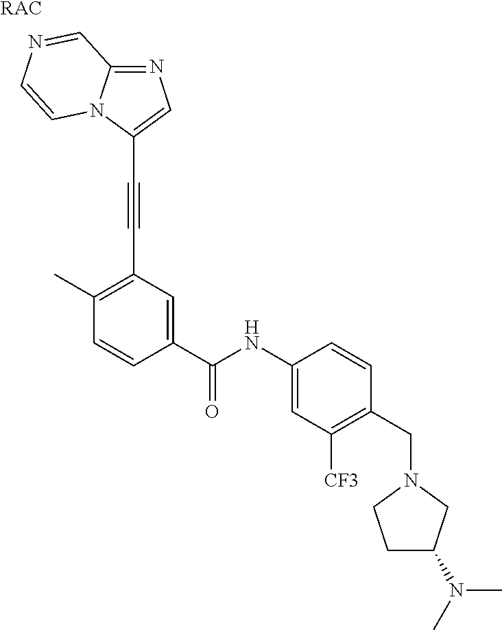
N1=C2N(C(C#CC3=C(C)C=CC(C(NC4=CC([CF3])=C(CN5CCC(N(C)C)C5)C=C4)=O)=C3)=C1)C=CN=C2.[RAC]
